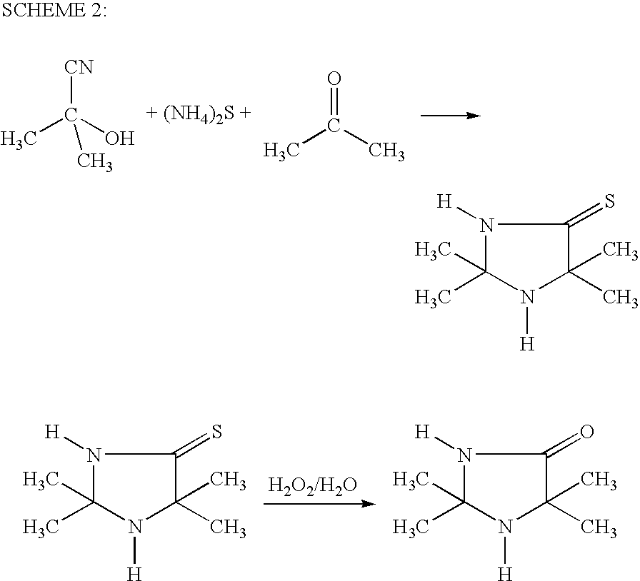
[CN]C(O)(C)C.O=C(C)C.N1([H])C(C)(C)N([H])C(C)(C)C1=S.N1([H])C(C)(C)N([H])C(C)(C)C1=O.N1([H])C(C)(C)N([H])C(C)(C)C1=S
